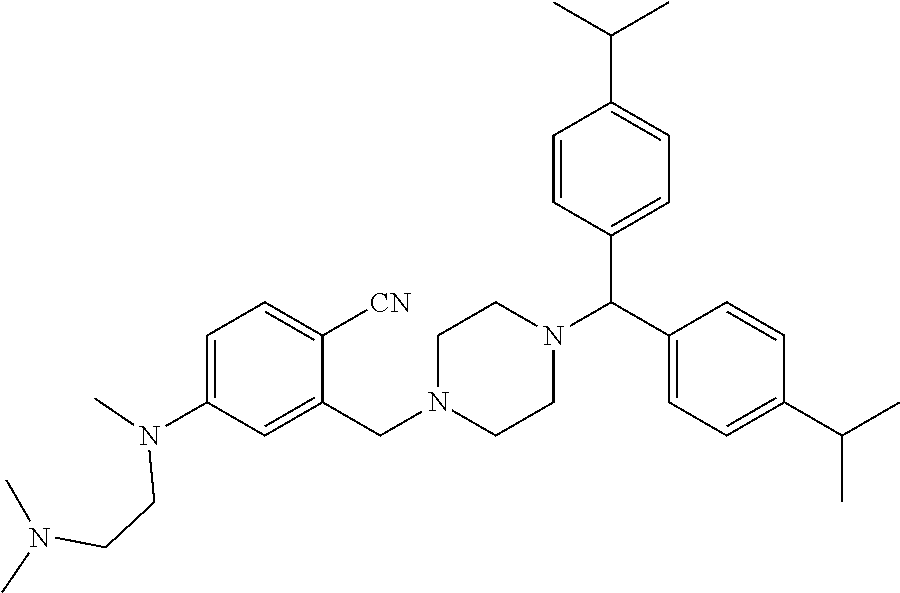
C1=C(N(C)CCN(C)C)C=C(CN2CCN(C(C3=CC=C(C(C)C)C=C3)C3=CC=C(C(C)C)C=C3)CC2)C([CN])=C1
